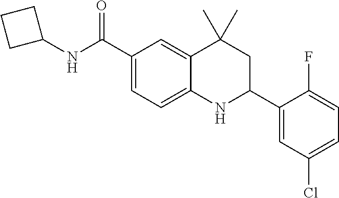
C1(C(NC2CCC2)=O)=CC=C2C(=C1)C(C)(C)CC(C1=CC(Cl)=CC=C1F)N2
